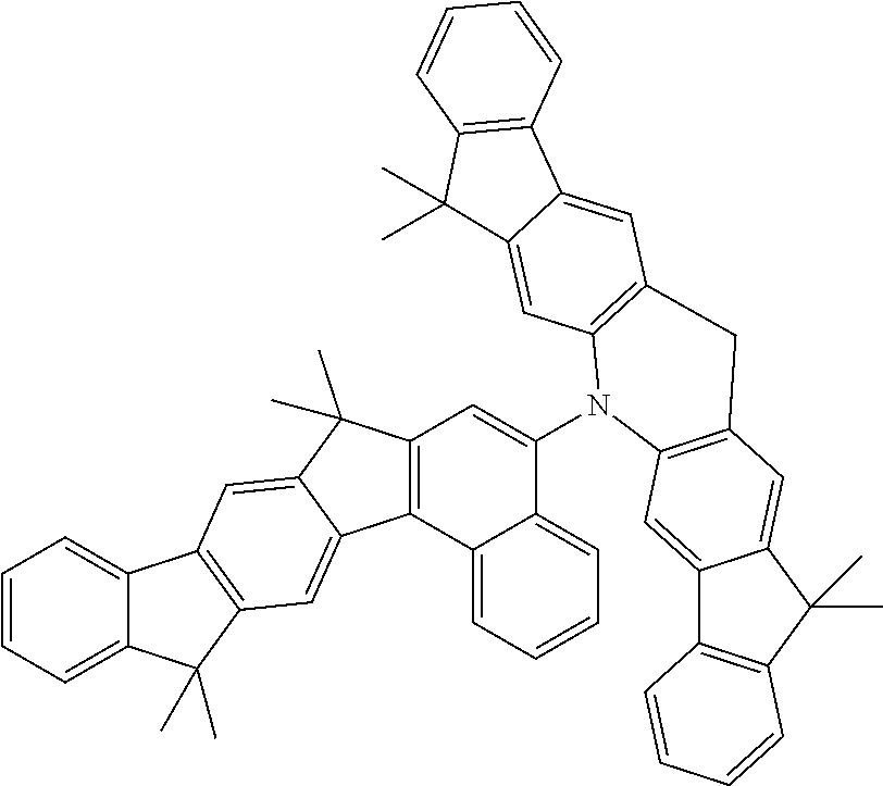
C12=CC=CC=C1C(C)(C)C1=C2C=C2C(C)(C)C3=C(C2=C1)C1=CC=CC=C1C(N1C2=C(C=C4C(=C2)C(C)(C)C2=C4C=CC=C2)CC2=C1C=C1C4=C(C(C)(C)C1=C2)C=CC=C4)=C3
